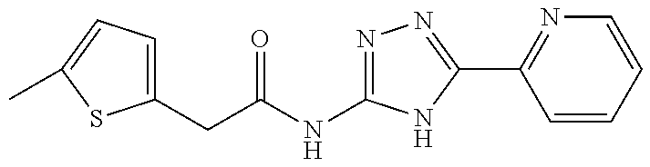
C(C(NC1=NN=C(C2=NC=CC=C2)N1)=O)C1=CC=C(C)S1
